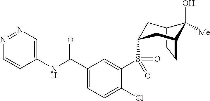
N1=NC=C(NC(C2=CC=C(Cl)C(S(C3CC4C(O)([Me])C(CC4)C3)(=O)=O)=C2)=O)C=C1
